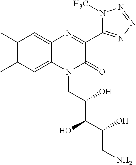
C1(C)=C(C)C=C2C(=C1)N=C(C1=NN=NN1C)C(=O)N2CC(C(C(CN)O)O)O
